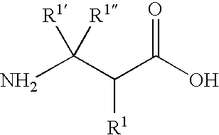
C([R1])(C(N)([R1])[R1])C(O)=O
